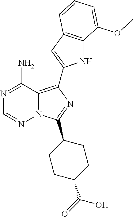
N1=C(N)C2=C(C3=CC4=C(N3)C(OC)=CC=C4)N=C(C3CCC(C(O)=O)CC3)N2N=C1
